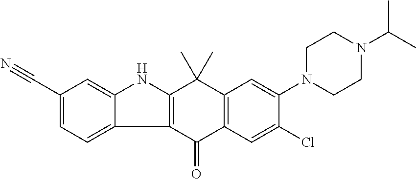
C1(C#N)=CC=C2C(=C1)NC1=C2C(=O)C2=C(C1(C)C)C=C(N1CCN(C(C)C)CC1)C(Cl)=C2
